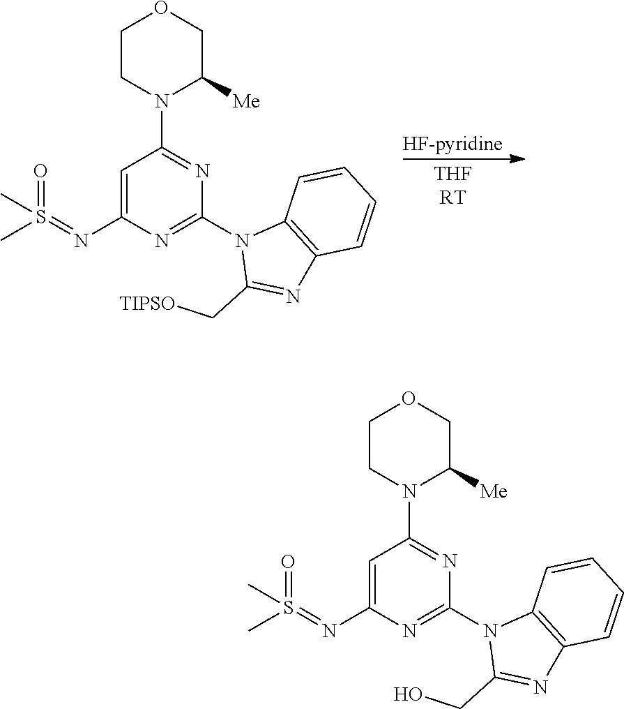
[HF-pyridine].C1CN(C2=NC(N3C(C[TIPSO])=NC4=C3C=CC=C4)=NC(N=S(=O)(C)C)=C2)C([Me])CO1.C1CN(C2=NC(N3C(CO)=NC4=C3C=CC=C4)=NC(N=S(=O)(C)C)=C2)C([Me])CO1
